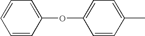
C1=CC(C)=CC=C1OC1=CC=CC=C1
